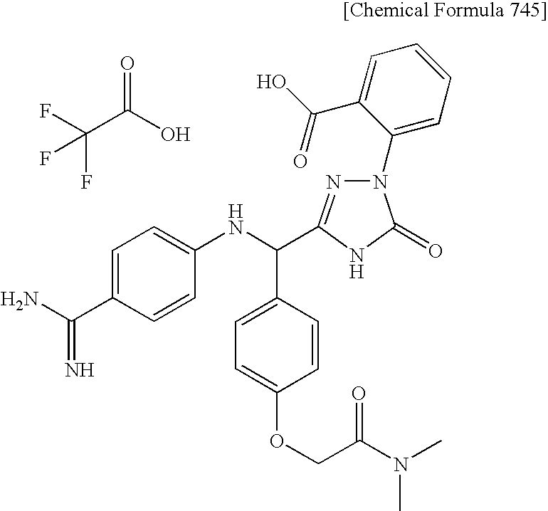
FC(C(O)=O)(F)F.C1=C(C(=N)N)C=CC(NC(C2=CC=C(OCC(N(C)C)=O)C=C2)C2=NN(C3=CC=CC=C3C(=O)O)C(=O)N2)=C1
